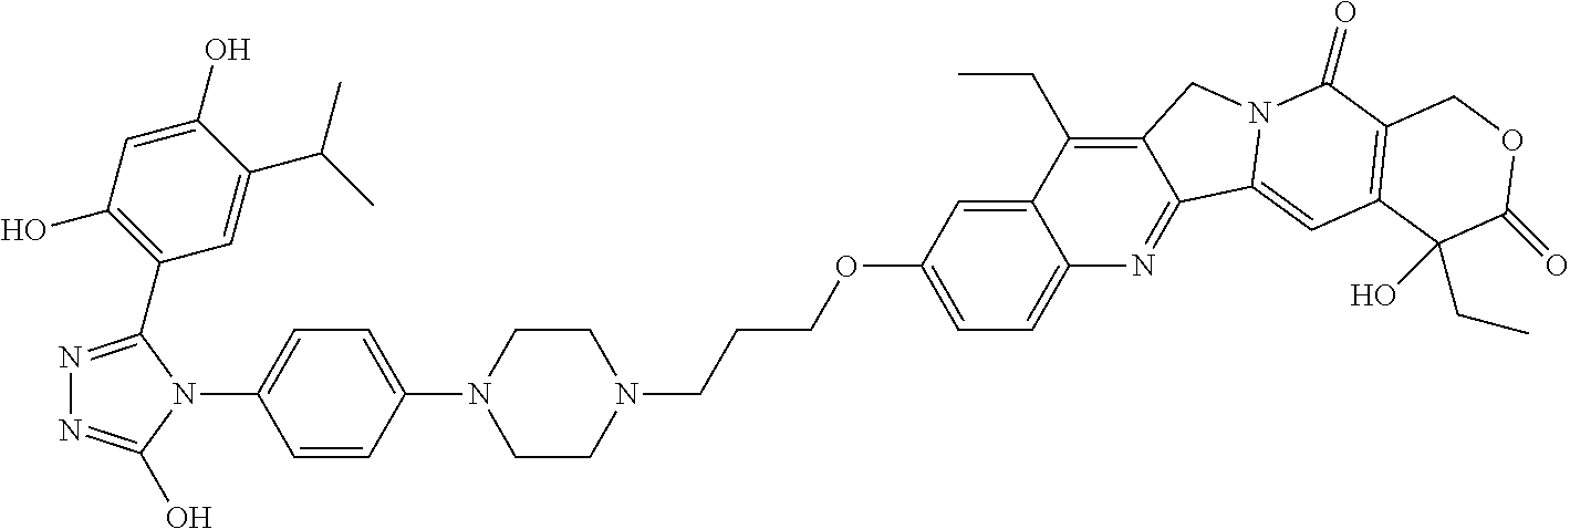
N1(CCCOC2=CC=C3C(=C2)C(CC)=C2C(=N3)C3=CC4=C(C(=O)N3C2)COC(=O)C4(O)CC)CCN(C2=CC=C(N3C(C4=C(O)C=C(O)C(C(C)C)=C4)=NN=C3O)C=C2)CC1
